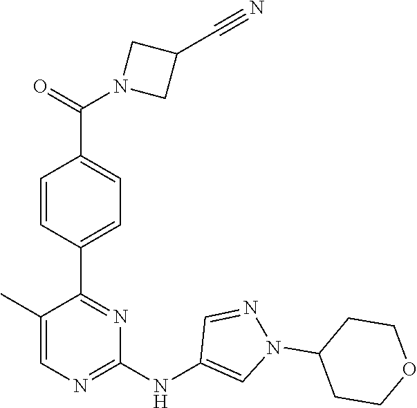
C1(C2=NC(NC3=CN(C4CCOCC4)N=C3)=NC=C2C)=CC=C(C(N2CC(C#N)C2)=O)C=C1
